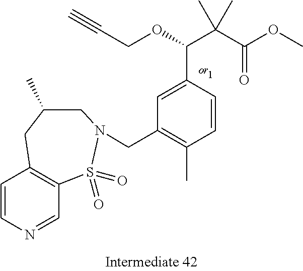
C1=CN=CC2=C1CC(C)CN(CC1=C(C)C=CC(C(C(C(OC)=O)(C)C)OCC#C)=C1)S2(=O)=O
